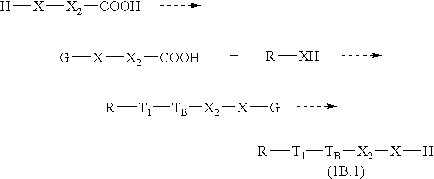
[H][X][X2][COOH].[G][X][X2][COOH].[R][XH].[R][T1][TB][X2][X][G].[R][T1][TB][X2][X][H]
